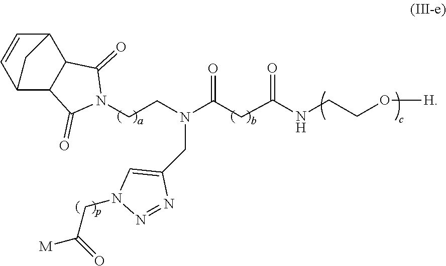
C12C3C=CC(C1C(=O)N(CCN(C(CC(NCCO[H])=O)=O)CC1=CN(CC([M])=O)N=N1)C2=O)C3
